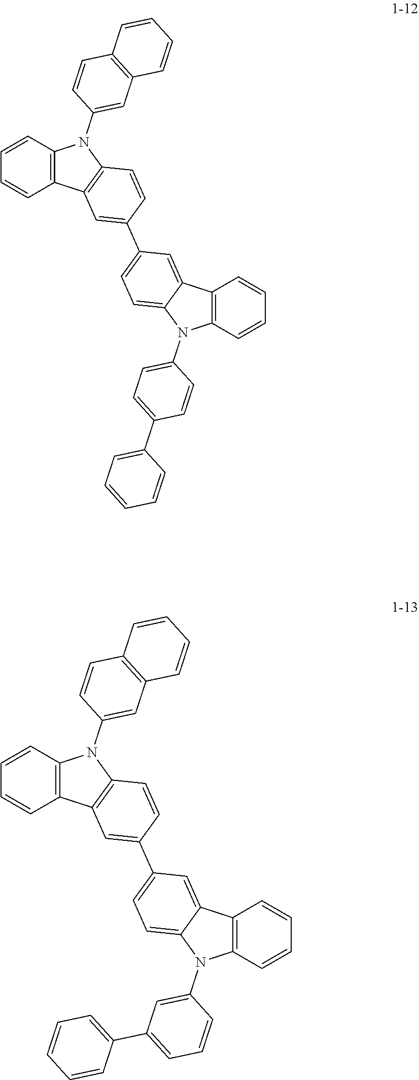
C12=C(C=CC=C1)N(C1=CC3=C(C=C1)C=CC=C3)C1=C2C=C(C2=CC=C3C(=C2)C2=C(N3C3=CC=C(C4=CC=CC=C4)C=C3)C=CC=C2)C=C1.C12=C(C=CC=C1)N(C1=CC3=C(C=C1)C=CC=C3)C1=C2C=C(C2=CC=C3C(=C2)C2=C(N3C3=CC(C4=CC=CC=C4)=CC=C3)C=CC=C2)C=C1
